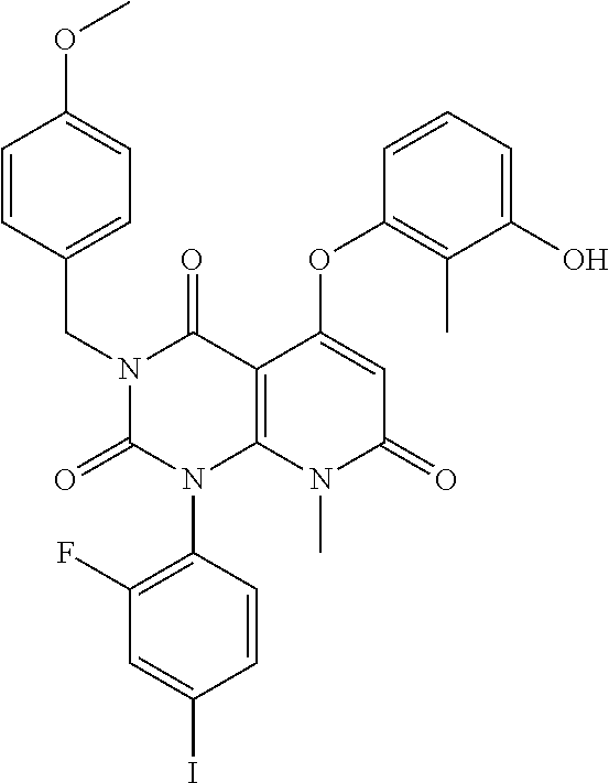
C1(F)=C(N2C3=C(C(=O)N(CC4=CC=C(OC)C=C4)C2=O)C(OC2=C(C)C(O)=CC=C2)=CC(=O)N3C)C=CC(I)=C1
